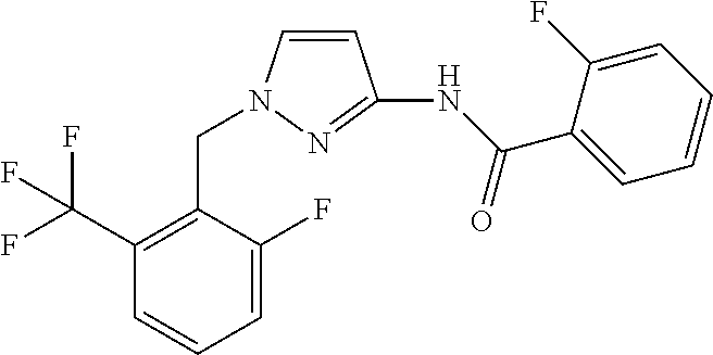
C1=CN(CC2=C(C(F)(F)F)C=CC=C2F)N=C1NC(C1=CC=CC=C1F)=O
